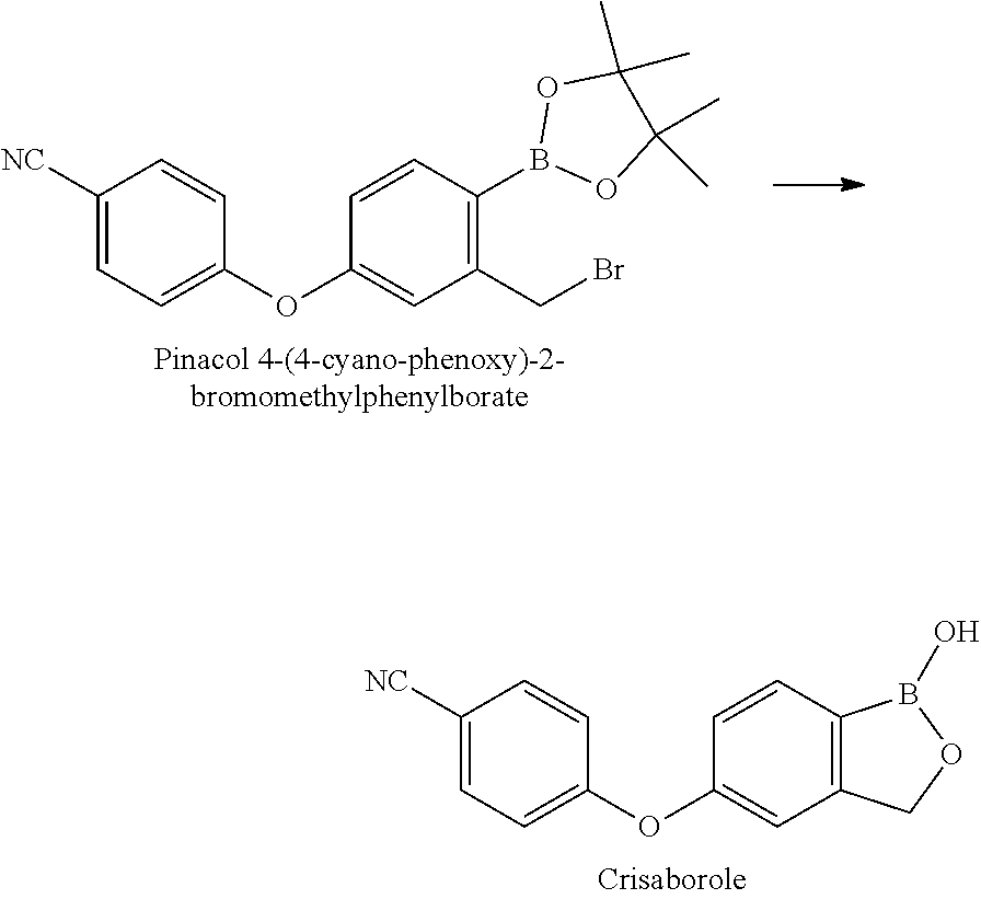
C1([NC])=CC=C(OC2=CC(CBr)=C(B3OC(C)(C)C(C)(C)O3)C=C2)C=C1.C1([NC])=CC=C(OC2=CC3=C(C=C2)B(O)OC3)C=C1
